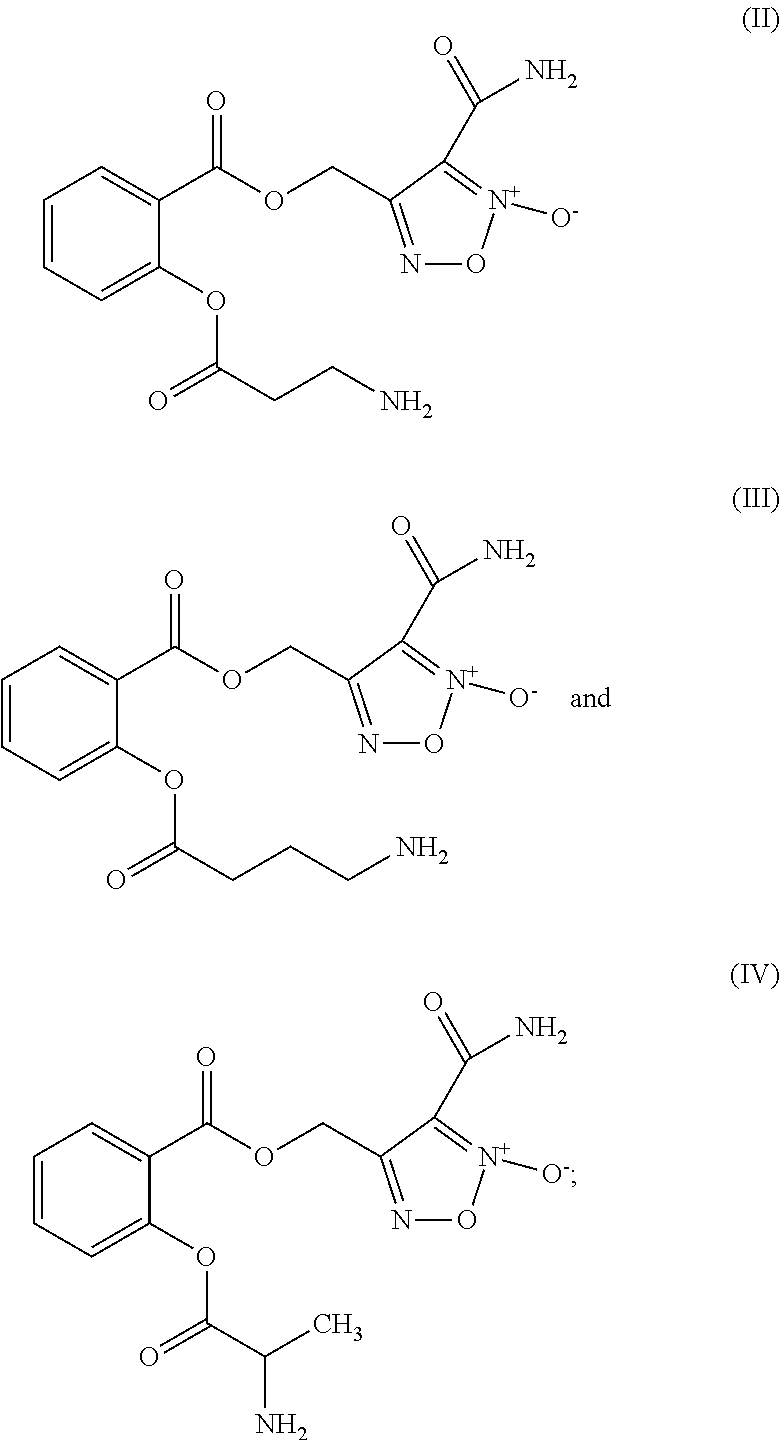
C(C1=[N+]([O-])ON=C1COC(C1=CC=CC=C1OC(CCCN)=O)=O)(=O)N.C(C1=[N+]([O-])ON=C1COC(C1=CC=CC=C1OC(CCN)=O)=O)(=O)N.C(C1=[N+]([O-])ON=C1COC(C1=CC=CC=C1OC(C(C)N)=O)=O)(=O)N
